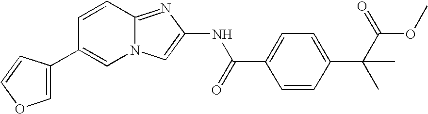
C1=CC2=NC(NC(C3=CC=C(C(C)(C)C(OC)=O)C=C3)=O)=CN2C=C1C1=COC=C1
